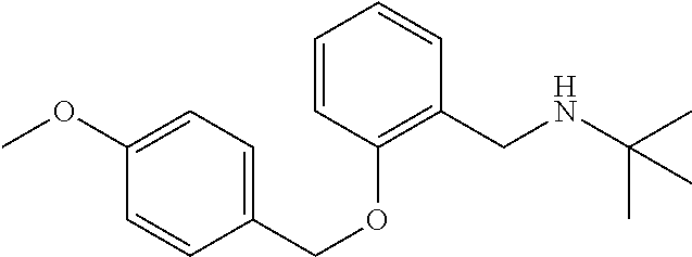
C1=CC(OCC2=CC=C(OC)C=C2)=C(CNC(C)(C)C)C=C1
